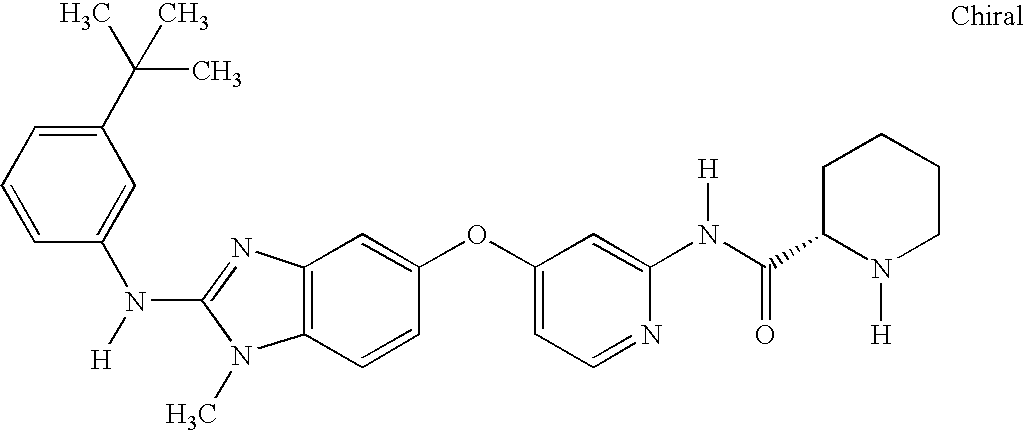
C1(C(C)(C)C)=CC=CC(N(C2=NC3=C(N2C)C=CC(OC2=CC=NC(N(C(C4N([H])CCCC4)=O)[H])=C2)=C3)[H])=C1
